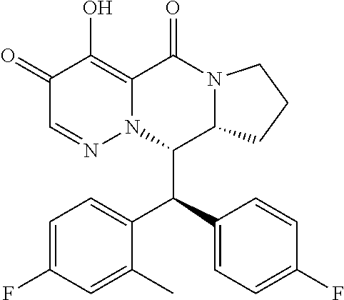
C1=C(F)C=C(C)C(C(C2=CC=C(F)C=C2)C2C3N(C(=O)C4=C(O)C(=O)C=NN24)CCC3)=C1
